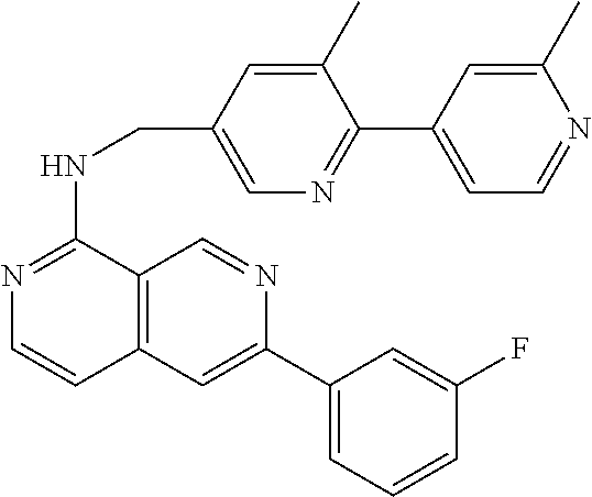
C1(C)=CC(CNC2=NC=CC3=C2C=NC(C2=CC=CC(F)=C2)=C3)=CN=C1C1=CC=NC(C)=C1
